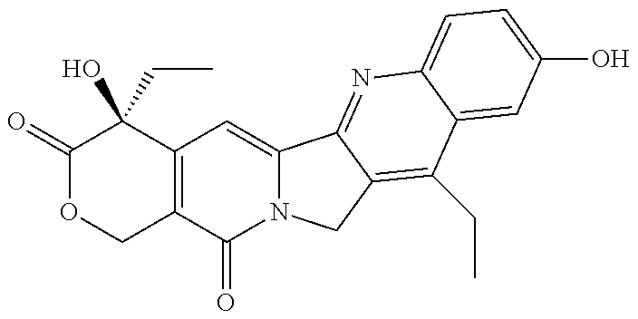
C1(=O)OCC2=C(C1(O)CC)C=C1N(C2=O)CC2=C(CC)C3=CC(O)=CC=C3N=C12
